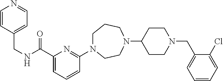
C1N(C2=NC(C(NCC3=CC=NC=C3)=O)=CC=C2)CCN(C2CCN(CC3=CC=CC=C3Cl)CC2)CC1
